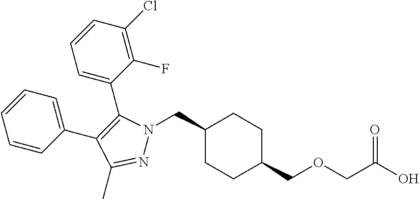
C1(CN2N=C(C)C(C3=CC=CC=C3)=C2C2=CC=CC(Cl)=C2F)CCC(COCC(O)=O)CC1
